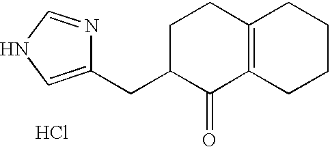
C1(CC2C(=O)C3=C(CC2)CCCC3)=CNC=N1.Cl
